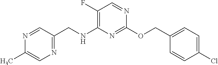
C1(F)=C(NCC2=NC=C(C)N=C2)N=C(OCC2=CC=C(Cl)C=C2)N=C1
